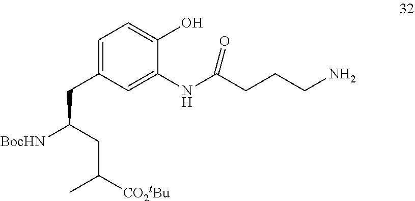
C(CCCN)(NC1=CC(CC(CC(C)[CO2tBu])[BocHN])=CC=C1O)=O
